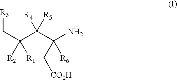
[R3]CC([R2])(C(C(N)(C[CO2H])[R6])([R4])[R5])[R1]
